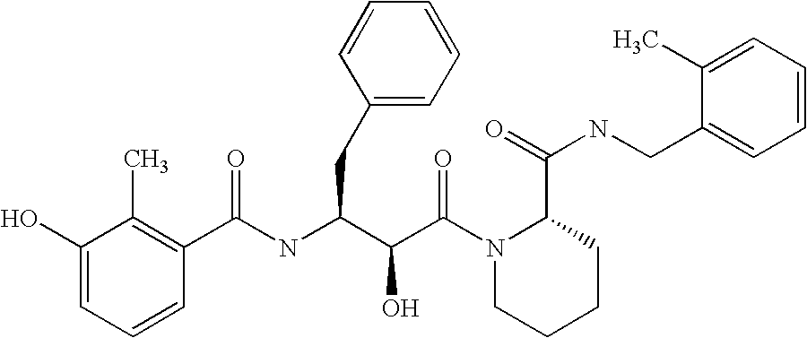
C(NC(C(C(=O)N1CCCCC1C(NCC1=CC=CC=C1C)=O)O)CC1=CC=CC=C1)(C1=C(C)C(O)=CC=C1)=O
